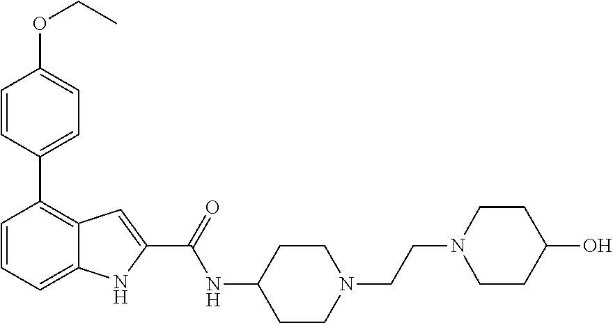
C1=CC=C2C(=C1C1=CC=C(OCC)C=C1)C=C(C(=O)NC1CCN(CCN3CCC(O)CC3)CC1)N2
